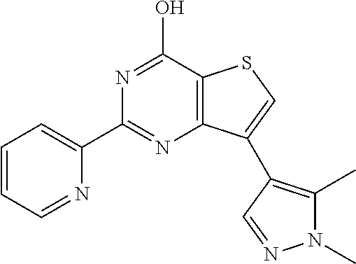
C1(C2=NC3=C(C(O)=N2)SC=C3C2=C(C)N(C)N=C2)=CC=CC=N1
